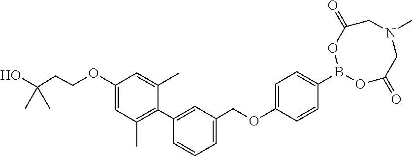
C1(OCCC(O)(C)C)=CC(C)=C(C2=CC(COC3=CC=C(B4OC(=O)CN(C)CC(=O)O4)C=C3)=CC=C2)C(C)=C1
